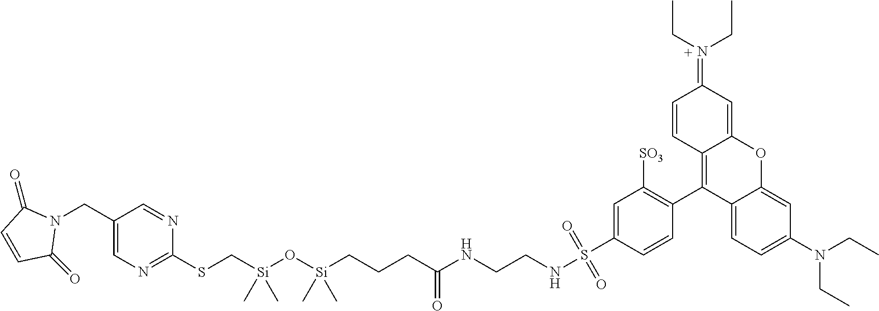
C(C1=CN=C(SC[Si](O[Si](CCCC(NCCNS(=O)(=O)C2=CC([SO3])=C(C3=C4C(=CC(=N(CC)CC)C=C4)OC4=CC(N(CC)CC)=CC=C34)C=C2)=O)(C)C)(C)C)N=C1)N1C(=O)C=CC1=O
